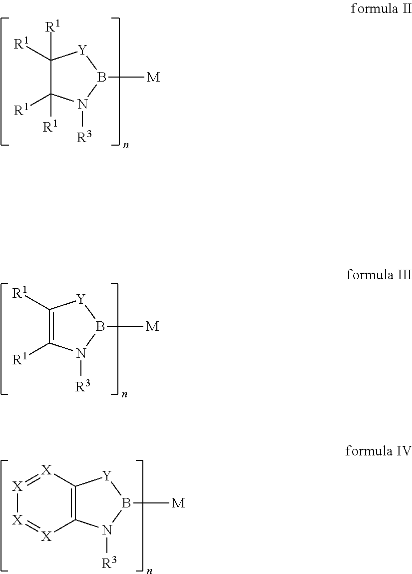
C1([R1])([R1])C([R1])([R1])N([R3])B([M])[Y]1.C1([R1])=C([R1])N([R3])B([M])[Y]1.C12=C(N([R3])B([M])[Y]1)[X]=[X][X]=[X]2
